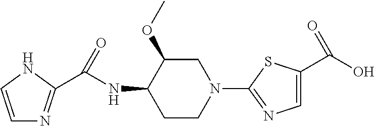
C1=CNC(C(NC2C(OC)CN(C3=NC=C(C(O)=O)S3)CC2)=O)=N1
